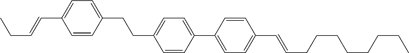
C1=CC(CCC2=CC=C(C3=CC=C(C=CCCCCCCCC)C=C3)C=C2)=CC=C1C=CCC
